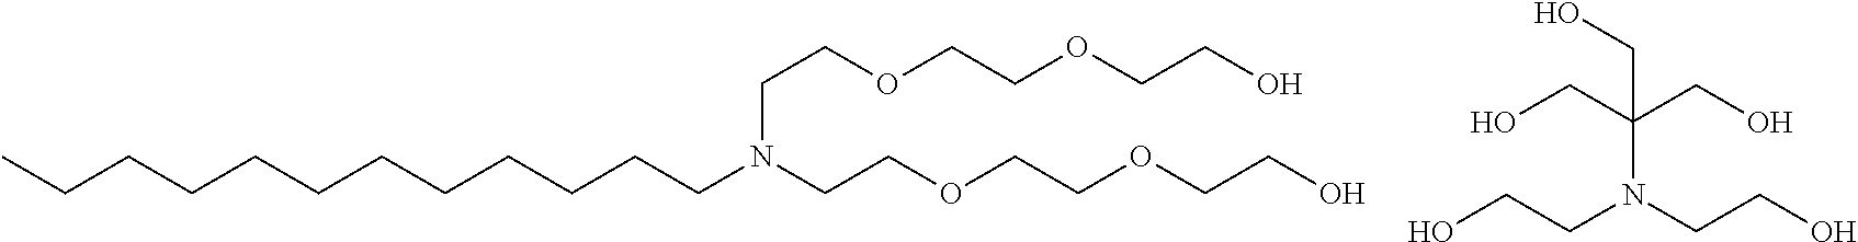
CCCCCCCCCCCCN(CCOCCOCCO)CCOCCOCCO.OCCN(CCO)C(CO)(CO)CO
